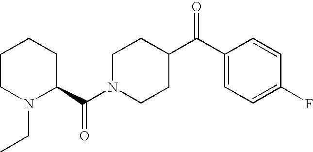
C1CN(CC)C(C(N2CCC(C(C3=CC=C(F)C=C3)=O)CC2)=O)CC1
